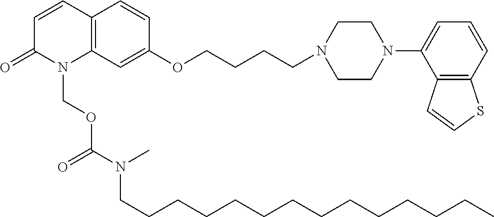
C1=CC2=C(N(COC(N(C)CCCCCCCCCCCCCC)=O)C1=O)C=C(OCCCCN1CCN(C3=CC=CC4=C3C=CS4)CC1)C=C2
